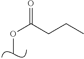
C(OC)(=O)CCC
